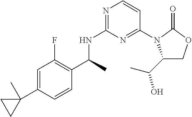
N1=C(NC(C)C2=C(F)C=C(C3(C)CC3)C=C2)N=C(N2C(C(C)O)COC2=O)C=C1
